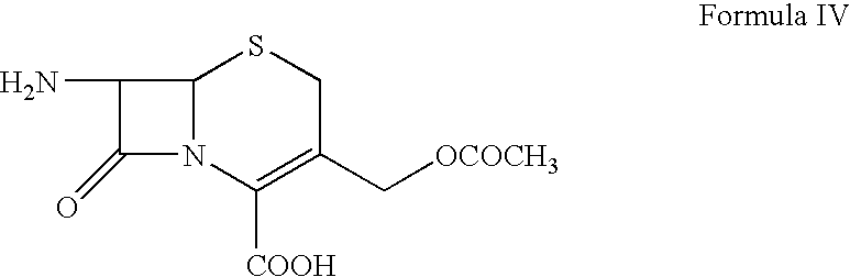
C1([COOH])=C(C[OCOCH3])CSC2C(N)C(=O)N12
